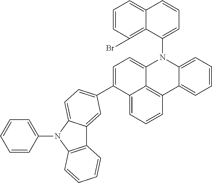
C1=C(C2=CC=C3C(=C2)C2=C(N3C3=CC=CC=C3)C=CC=C2)C2=CC=CC3=C2C(=C1)N(C1=CC=CC2=CC=CC(Br)=C12)C1=CC=CC=C13
